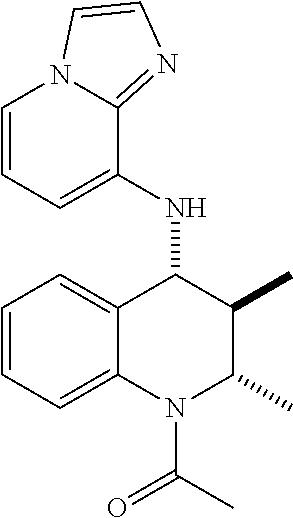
C1=CC=C2C(=C1)C(NC1=CC=CN3C1=NC=C3)C(C)C(C)N2C(C)=O
